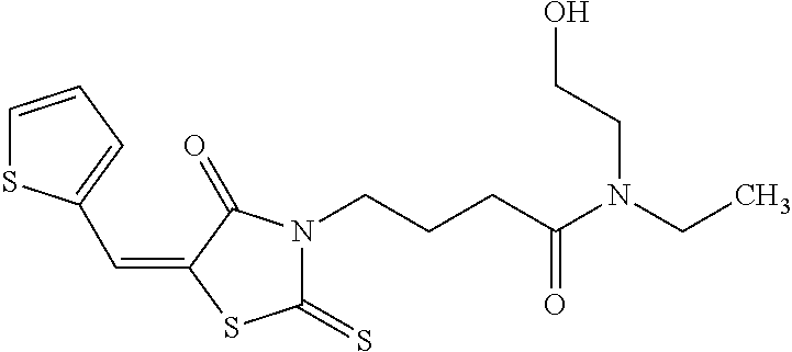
C1=CC=C(C=C2SC(=S)N(CCCC(N(CC)CCO)=O)C2=O)S1
